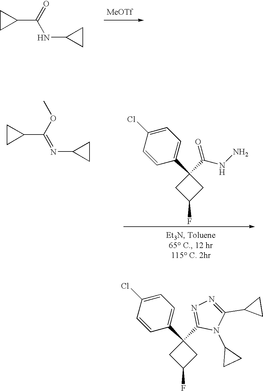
C1CC1C(NC1CC1)=O.[MeOTf].C1CC1C(=NC1CC1)OC.C1=C(Cl)C=CC(C2(C(=O)NN)CC(F)C2)=C1.C1=C(Cl)C=CC(C2(C3=NN=C(C4CC4)N3C3CC3)CC(F)C2)=C1
